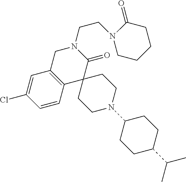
C1C2=C(C3(C(=O)N1CCN1CCCCC1=O)CCN(C1CCC(C(C)C)CC1)CC3)C=CC(Cl)=C2
